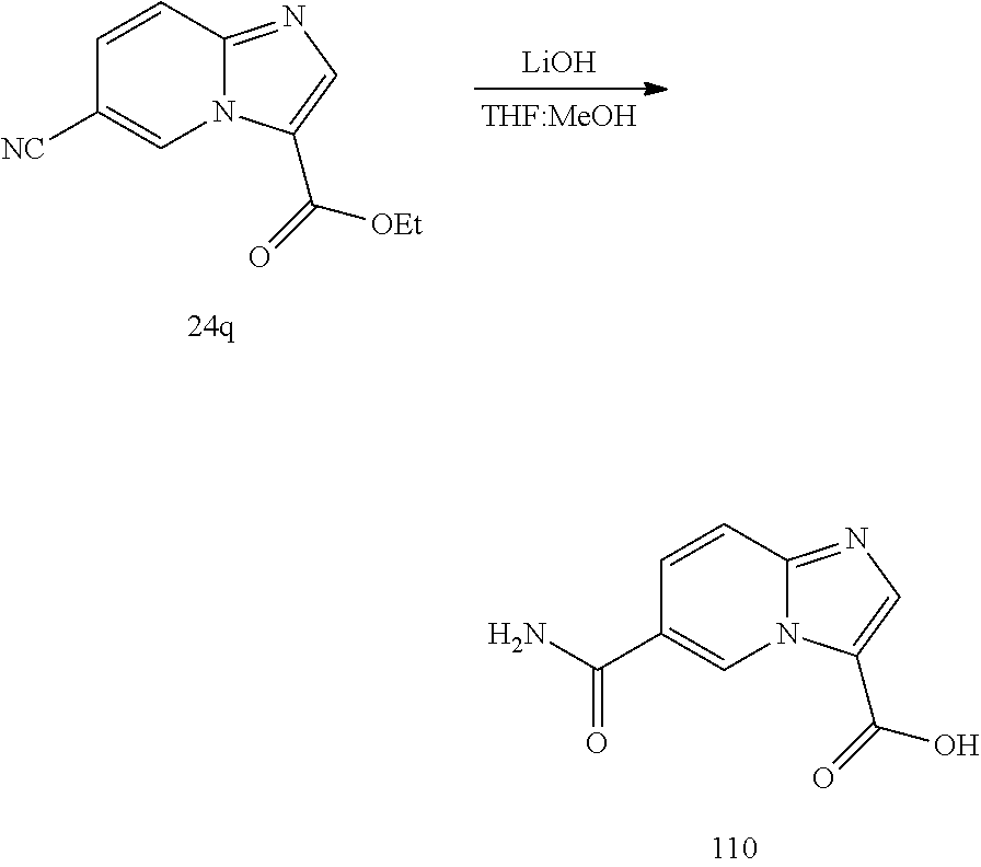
C1=CC2=NC=C(C([OEt])=O)N2C=C1[NC].[LiOH].C1=CC2=NC=C(C(O)=O)N2C=C1C(=O)N
